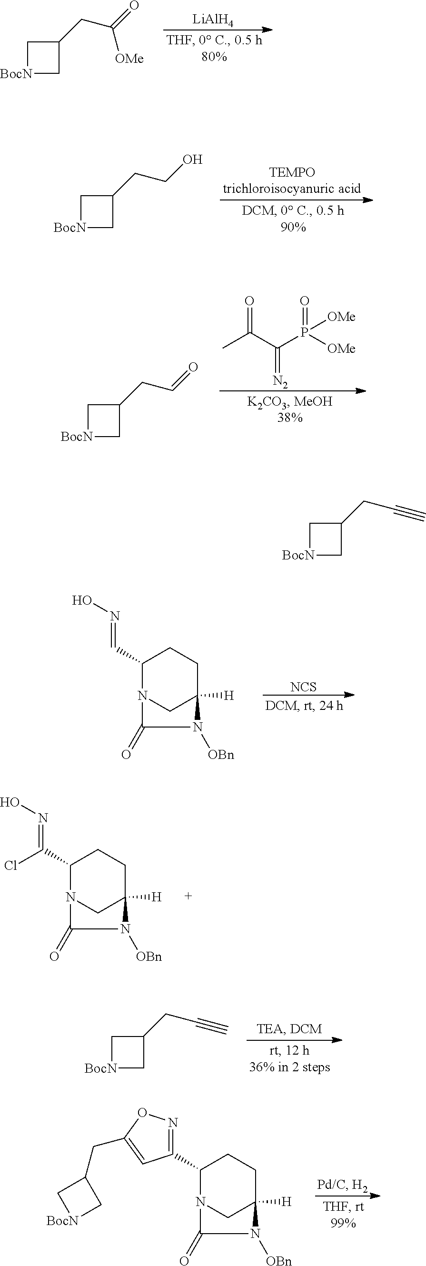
[LiAlH4].C1[BocN]CC1CC([OMe])=O.C1[BocN]CC1CCO.CC(C(P([OMe])(=O)[OMe])=[N2])=O.C1[BocN]CC1CC=O.[NCS].C1(C=NO)N2CC([H])(CC1)N([OBn])C2=O.C1(C(=NO)Cl)N2CC([H])(CC1)N([OBn])C2=O.C1[BocN]CC1CC#C.C1(C2=NOC(CC3C[BocN]C3)=C2)N2CC([H])(CC1)N([OBn])C2=O.C1[BocN]CC1CC#C
